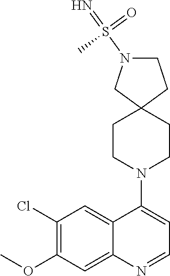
C12=CC(Cl)=C(OC)C=C1N=CC=C2N1CCC2(CC1)CCN(S(=N)(=O)C)C2
